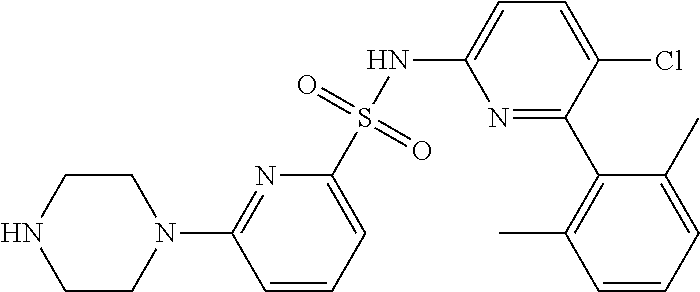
N1=C(C2=C(C)C=CC=C2C)C(Cl)=CC=C1NS(C1=CC=CC(N2CCNCC2)=N1)(=O)=O
